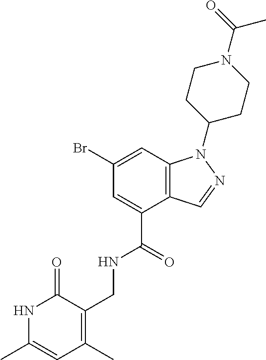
C1(Br)=CC2=C(C(C(=O)NCC3=C(C)C=C(C)NC3=O)=C1)C=NN2C1CCN(C(=O)C)CC1
